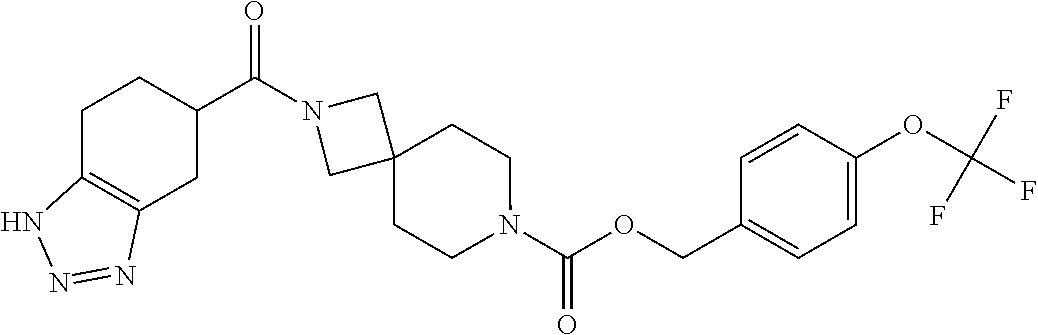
N1(C(OCC2=CC=C(OC(F)(F)F)C=C2)=O)CCC2(CN(C(C3CCC4=C(C3)N=NN4)=O)C2)CC1
